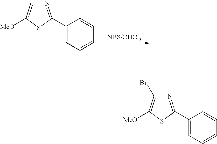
C1(C2=NC=C([MeO])S2)=CC=CC=C1.N1=C(C2=CC=CC=C2)SC([MeO])=C1Br
